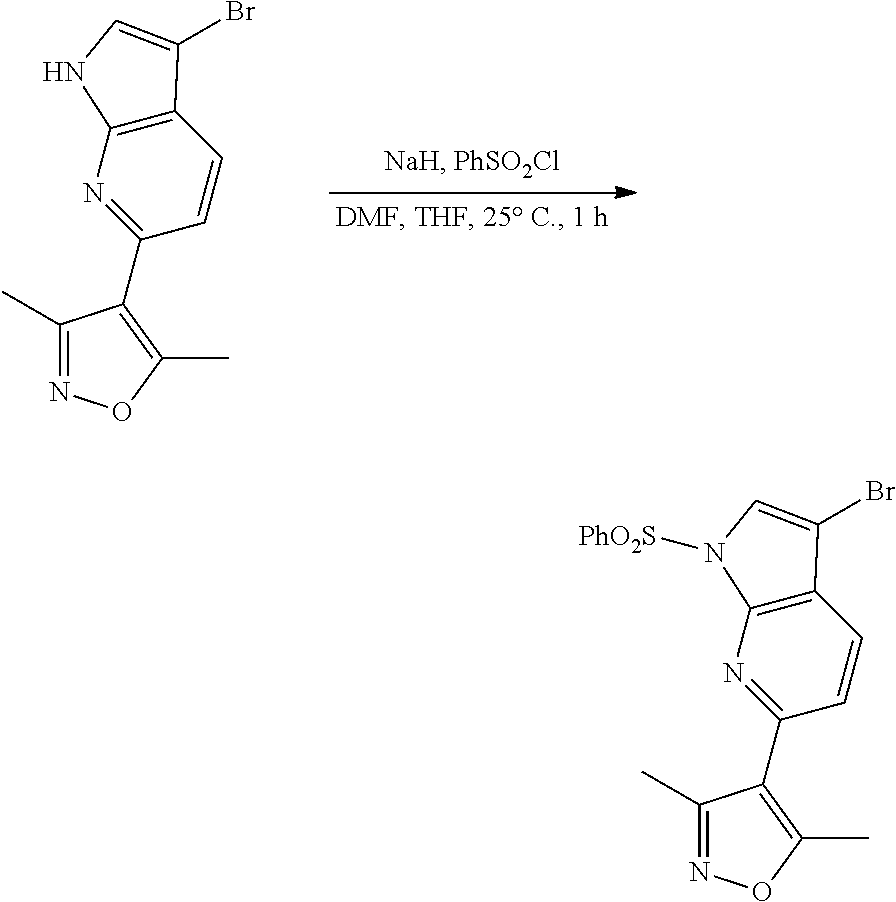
C1(C)=NOC(C)=C1C1=NC2=C(C=C1)C(Br)=CN2.C1(C)=NOC(C)=C1C1=NC2=C(C=C1)C(Br)=CN2[PhO2S]
